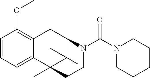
C1(OC)=C2C(=CC=C1)C1(C)C(C)(C)C(C2)N(C(N2CCCCC2)=O)CC1
